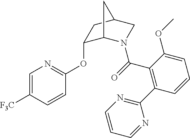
C1=C([F3C])C=CC(OC2C3N(C(=O)C4=C(C5=NC=CC=N5)C=CC=C4OC)CC(C2)C3)=N1
